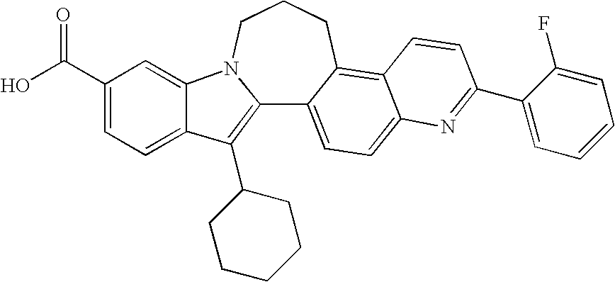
C12=C(C3CCCCC3)C3=CC=C(C(O)=O)C=C3N1CCCC1=C3C(=CC=C21)N=C(C1=CC=CC=C1F)C=C3
